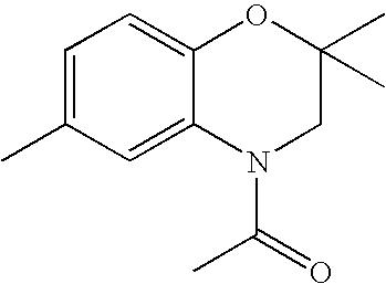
CC1=CC=C2C(=C1)N(C(C)=O)CC(C)(C)O2
